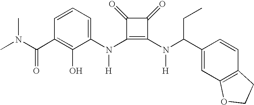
CN(C(C1=C(O)C(N(C2=C(N(C(C3=CC4=C(C=C3)CCO4)CC)[H])C(=O)C2=O)[H])=CC=C1)=O)C
